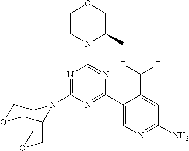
N1=C(N2C3COCC2COC3)N=C(C2=CN=C(N)C=C2C(F)F)N=C1N1C(C)COCC1
